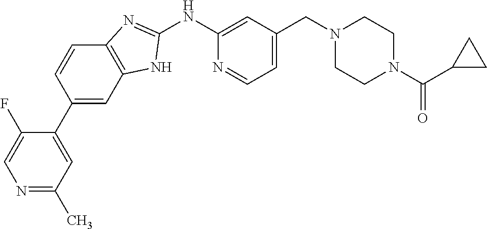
N1=C(C)C=C(C2=CC3=C(C=C2)N=C(NC2=CC(CN4CCN(C(C5CC5)=O)CC4)=CC=N2)N3)C(F)=C1
